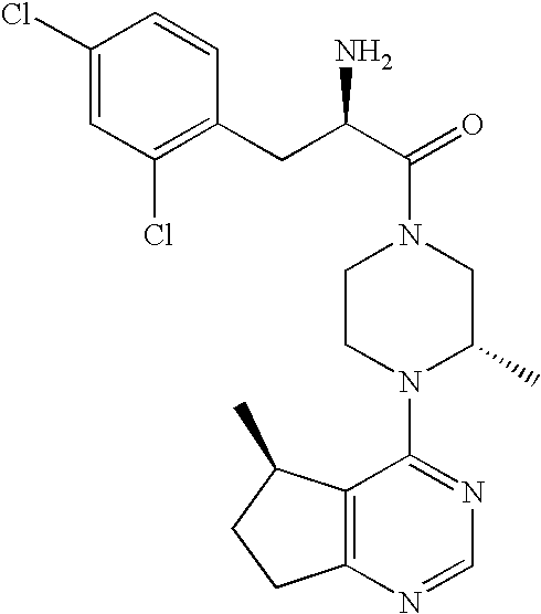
C(C1=C(Cl)C=C(Cl)C=C1)C(C(=O)N1CCN(C2=NC=NC3=C2C(C)CC3)C(C)C1)N
